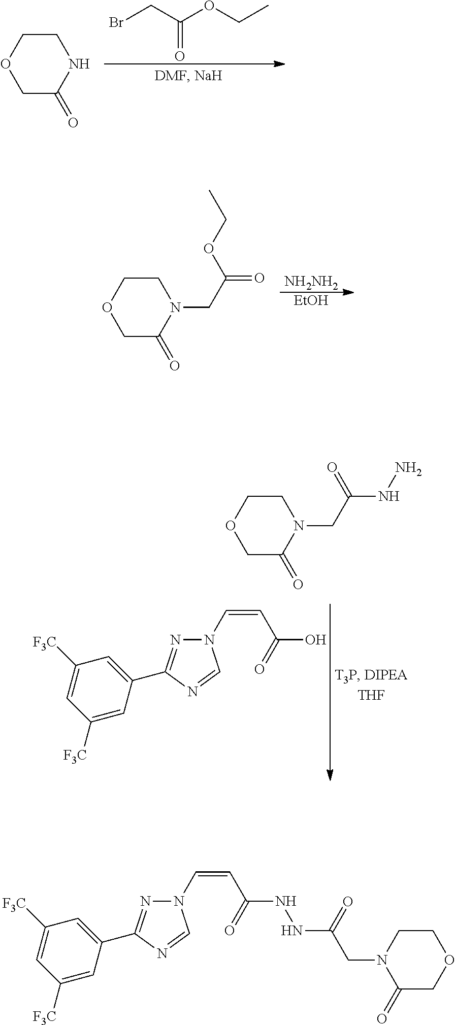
BrCC(OCC)=O.C1C(=O)NCCO1.[EtOH].[NH2NH2].C1C(=O)N(CC(=O)OCC)CCO1.OC(C=CN1N=C(C2=CC([F3C])=CC([F3C])=C2)N=C1)=O.C1C(=O)N(CC(NN)=O)CCO1.C1(=O)COCCN1CC(=O)NNC(C=CN1N=C(C2=CC([F3C])=CC([F3C])=C2)N=C1)=O
